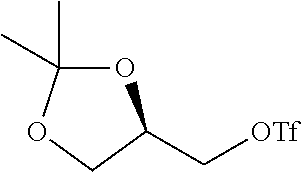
C1(C[OTf])OC(C)(C)OC1
